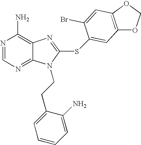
N1=CN=C2C(=C1N)N=C(SC1=CC3=C(C=C1Br)OCO3)N2CCC1=CC=CC=C1N
